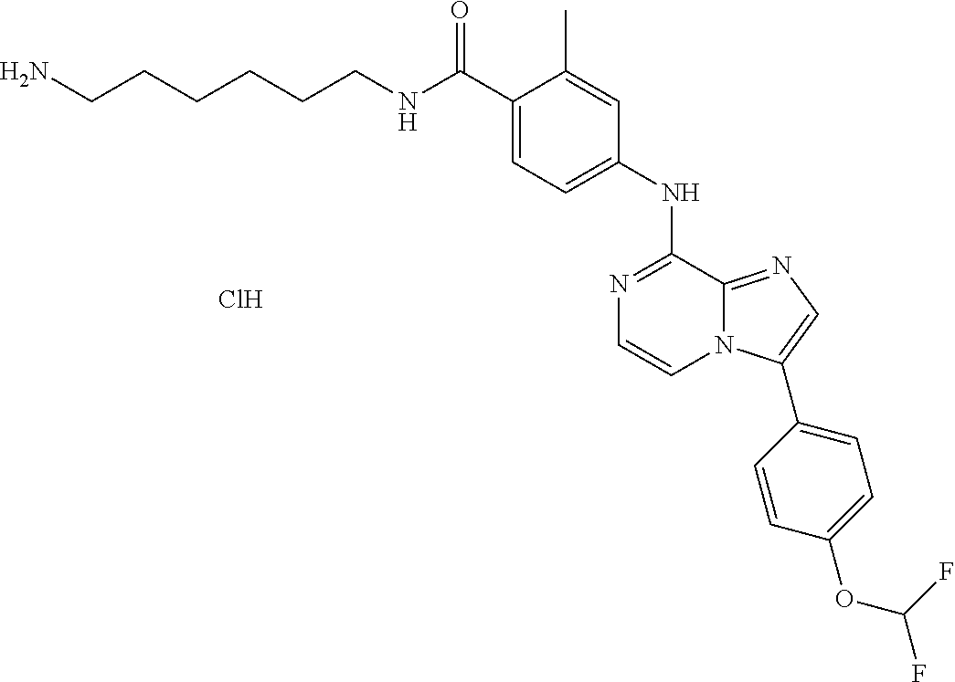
N(C(C1=CC=C(NC2=NC=CN3C2=NC=C3C2=CC=C(OC(F)F)C=C2)C=C1C)=O)CCCCCCN.Cl
